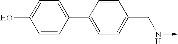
C1=C(O)C=CC(C2=CC=C(CN->C)C=C2)=C1
